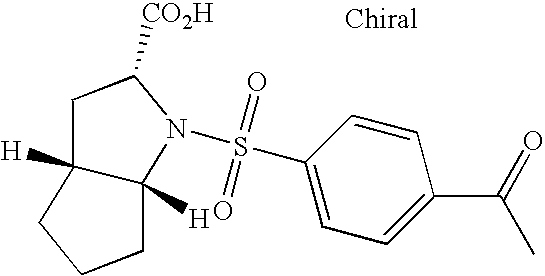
C12([H])C([H])(CCC1)N(S(=O)(=O)C1=CC=C(C(=O)C)C=C1)C([CO2H])C2
